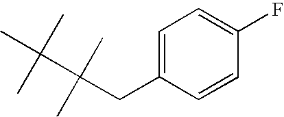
C1=C(CC(C(C)(C)C)(C)C)C=CC(F)=C1
